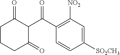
C1CCC(=O)C(C(C2=C([NO2])C=C([SO2CH3])C=C2)=O)C1=O
